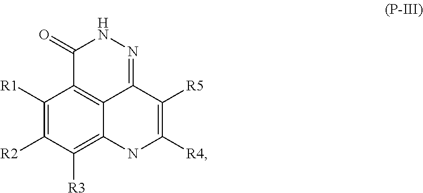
C1([R1])=C([R2])C([R3])=C2C3=C1C(=O)NN=C3C([R5])=C([R4])N2
